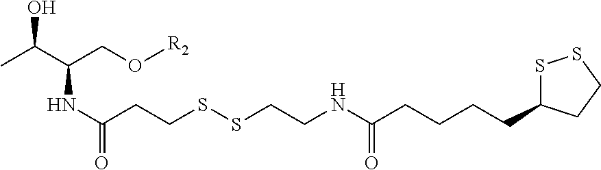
S1C(CCCCC(NCCSSCCC(NC(CO[R2])C(C)O)=O)=O)CCS1
